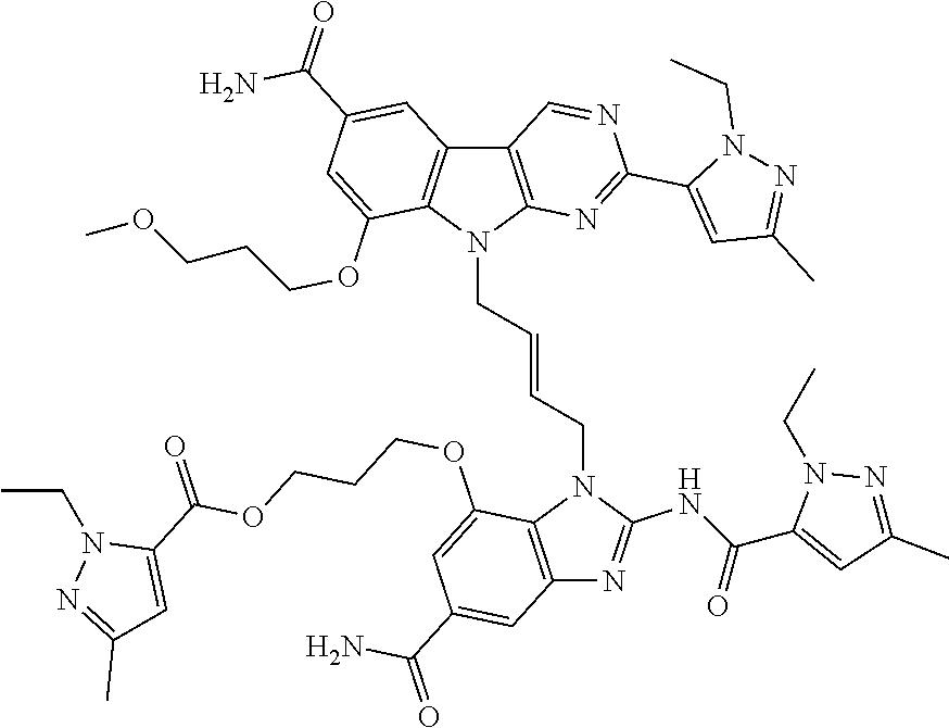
CCN1N=C(C)C=C1C(NC1=NC2=C(N1CC=CCN1C3=C(C=C(C(N)=O)C=C3OCCCOC)C3=C1N=C(C1=CC(C)=NN1CC)N=C3)C(OCCCOC(C1=CC(C)=NN1CC)=O)=CC(C(N)=O)=C2)=O
